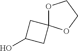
OC1CC2(C1)OCCO2
